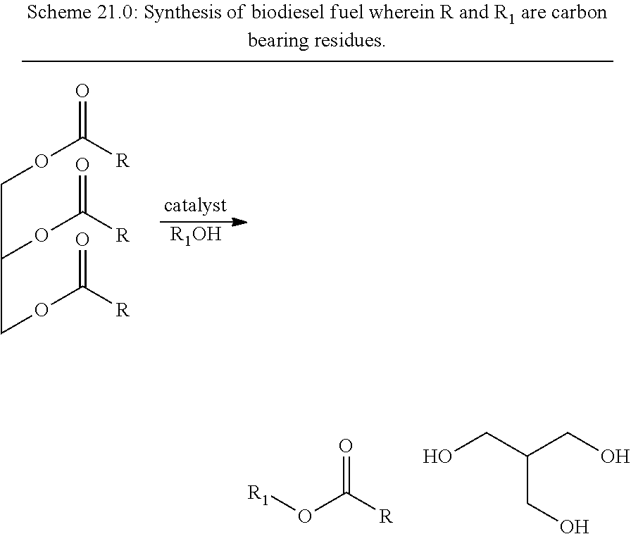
[R1]OC([R])=O.OCC(CO)CO.[R1OH].C(OC([R])=O)C(OC([R])=O)COC([R])=O
